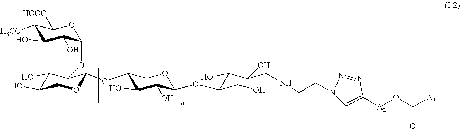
C1([H3CO])C(O)C(O)C(OC2C(O)C(O)COC2OC2C(O)C(O)C(OC(C(C(CNCCN3C=C([A2]OC([A3])=O)N=N3)O)O)CO)OC2)OC1[HOOC]
